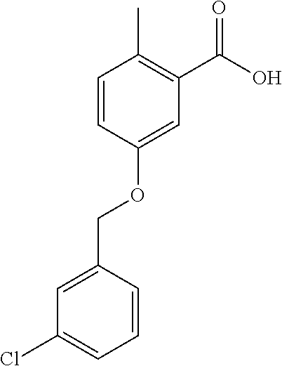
C1=CC(COC2=CC(C(=O)O)=C(C)C=C2)=CC(Cl)=C1
